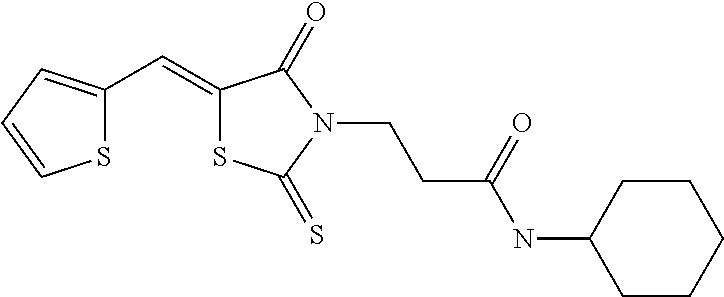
S1C(C=C2SC(=S)N(CCC(NC3CCCCC3)=O)C2=O)=CC=C1
